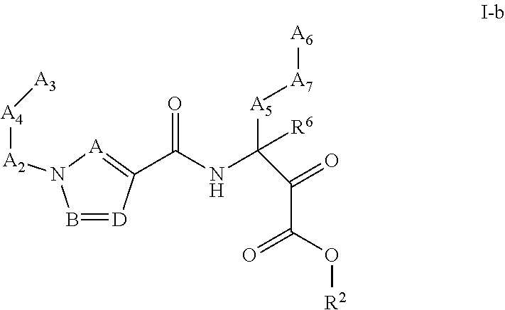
B1=[D]C(C(NC([A5][A7][A6])([R6])C(=O)C(O[R2])=O)=O)=[A]N1[A2][A4][A3]
